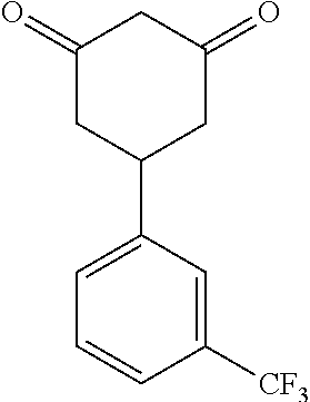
C1(=O)CC(C2=CC=CC([CF3])=C2)CC(=O)C1
